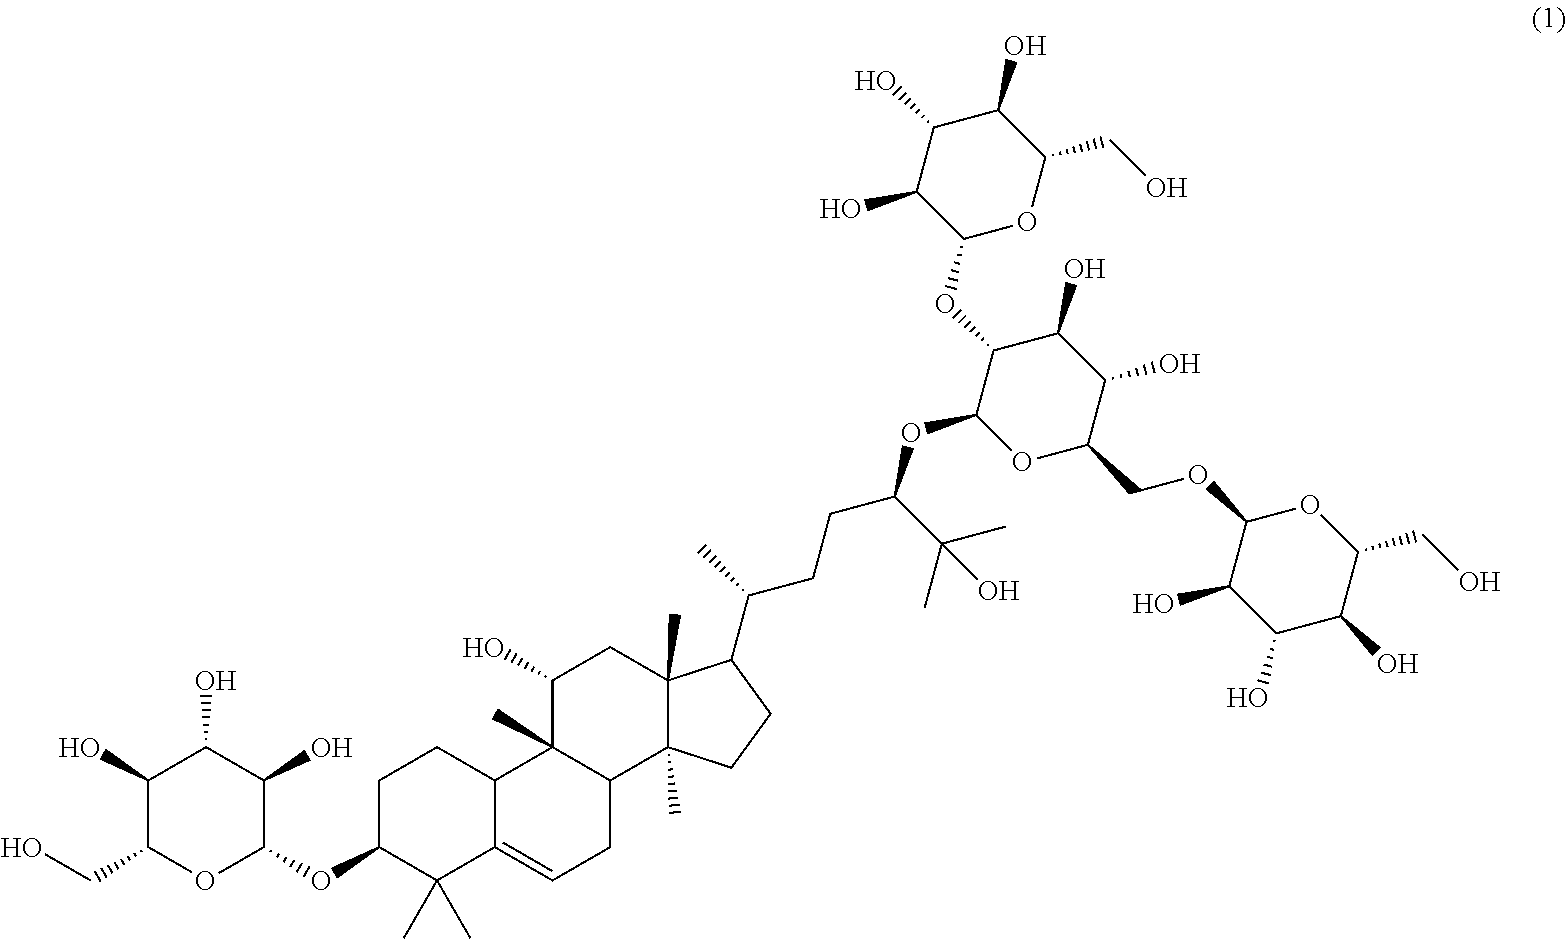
C1C(OC2C(O)C(O)C(O)C(CO)O2)C(C)(C)C2=CCC3C(C)(C2C1)C(O)CC1(C)C3(C)CCC1C(CCC(C(C)(C)O)OC1C(OC2C(O)C(O)C(O)C(CO)O2)C(O)C(O)C(COC2OC(CO)C(O)C(O)C2O)O1)C
